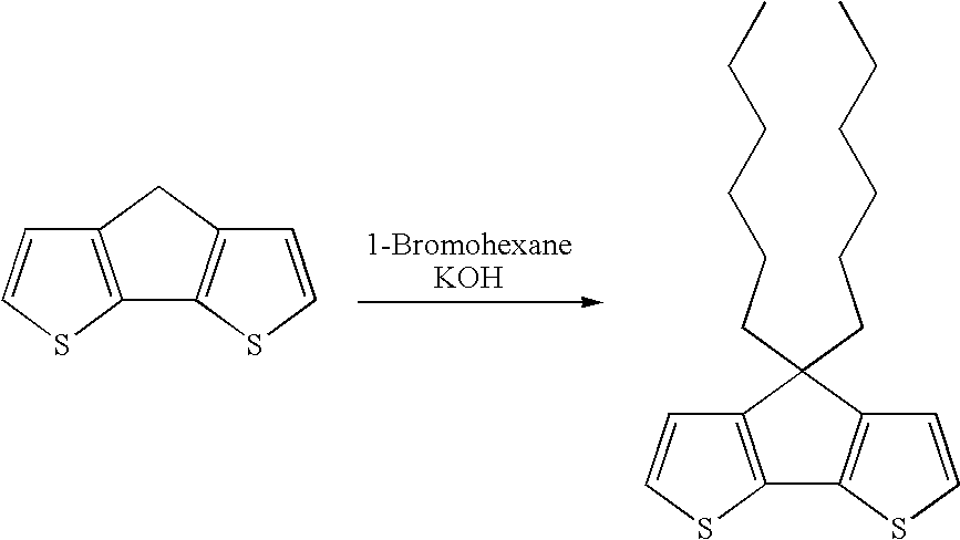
C12=C(SC=C1)C1=C(C2)C=CS1.C12=C(SC=C1)C1=C(C2(CCCCCC)CCCCCC)C=CS1
